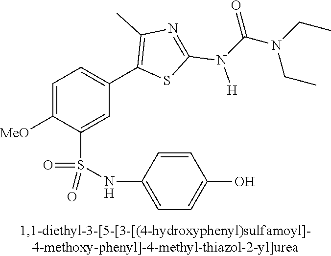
C1=C([MeO])C(S(NC2=CC=C(O)C=C2)(=O)=O)=CC(C2=C(C)N=C(N([H])C(N(CC)CC)=O)S2)=C1
